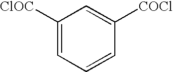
C1([ClOC])=CC=CC([COCl])=C1
